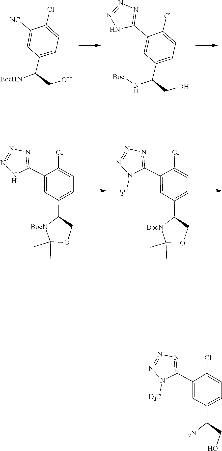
C1(Cl)=CC=C(C(CO)[BocHN])C=C1[NC].N1=NN=C(C2=CC(C(N[Boc])CO)=CC=C2Cl)N1.C1(C)(C)OCC(C2=CC=C(Cl)C(C3=NN=NN3)=C2)[BocN]1.C1(C)(C)OCC(C2=CC=C(Cl)C(C3=NN=NN3[D3C])=C2)[BocN]1.N1([D3C])N=NN=C1C1=CC(C(N)CO)=CC=C1Cl
